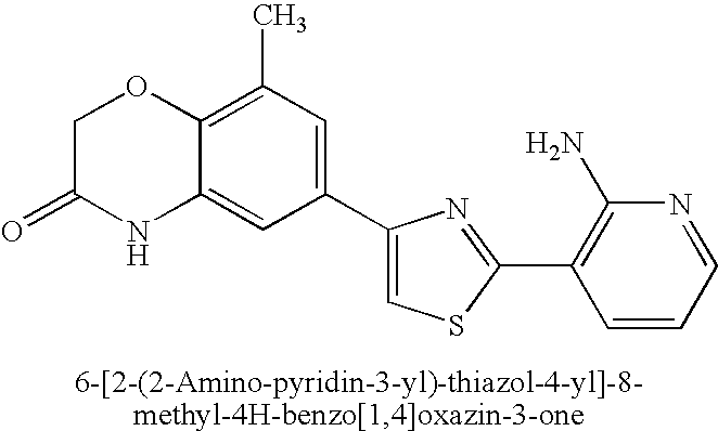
C1C(=O)NC2=CC(C3=CSC(C4=C(N)N=CC=C4)=N3)=CC(C)=C2O1
